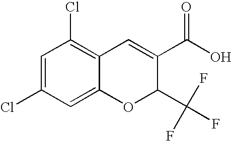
C1=C(Cl)C=C2C(=C1Cl)C=C(C(=O)O)C(C(F)(F)F)O2
